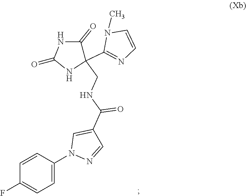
C1=CC(N2N=CC(C(=O)NCC3(C4=NC=CN4C)C(=O)NC(=O)N3)=C2)=CC=C1F
